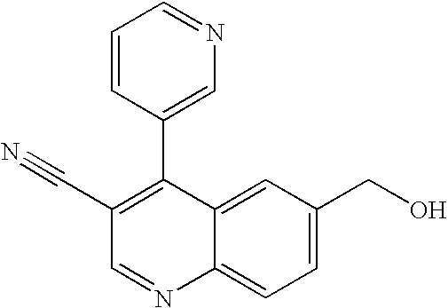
C1(C#N)=C(C2=CN=CC=C2)C2=CC(CO)=CC=C2N=C1
